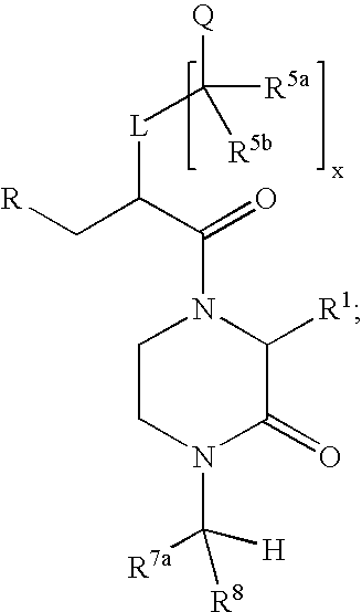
[L](C(C[R])C(N1CCN(C([R7a])([H])[R8])C(=O)C1[R1])=O)C([Q])([R5a])[R5b]
